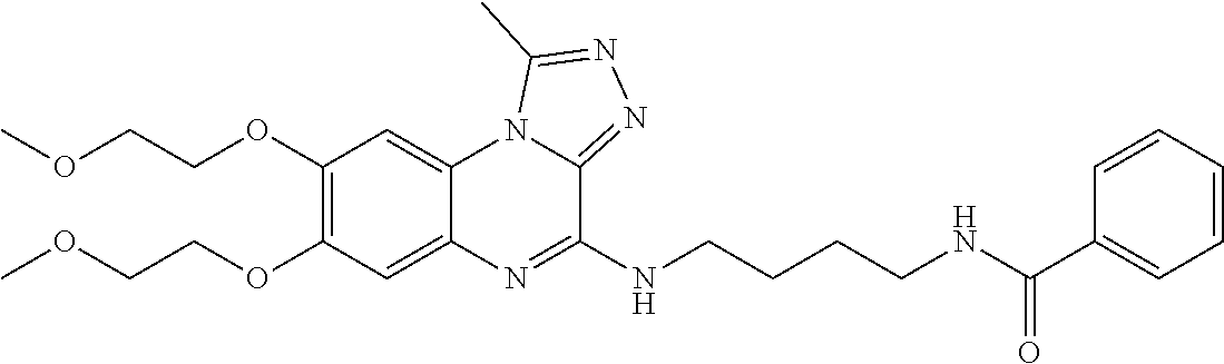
C1(OCCOC)=C(OCCOC)C=C2C(=C1)N1C(=NN=C1C)C(NCCCCNC(C1=CC=CC=C1)=O)=N2
